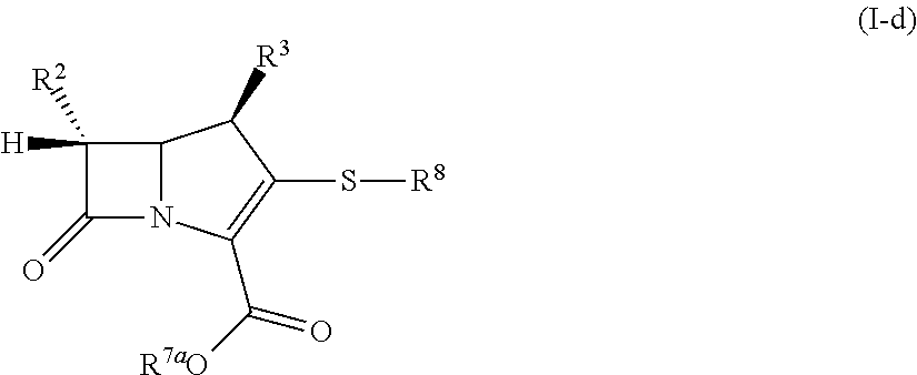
C12N(C(C([R7aO])=O)=C(S[R8])C1[R3])C(=O)C2([H])[R2]
